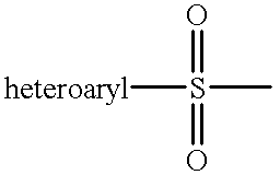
[heteroaryl]S(=O)(=O)C
